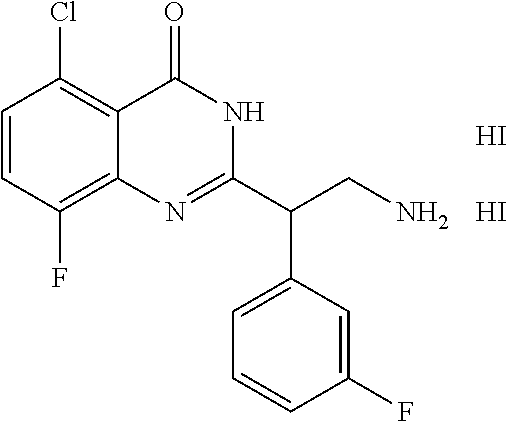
C1=CC(F)=C2C(=C1Cl)C(=O)NC(C(CN)C1=CC=CC(F)=C1)=N2.I.I
